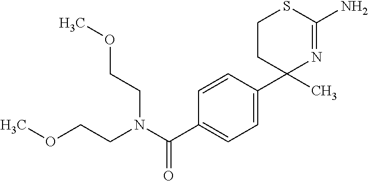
C1=CC(C2(C)N=C(N)SCC2)=CC=C1C(N(CCOC)CCOC)=O
